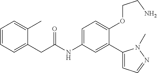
C1=C(CC(=O)NC2=CC=C(OCCN)C(C3=CC=NN3C)=C2)C(C)=CC=C1
